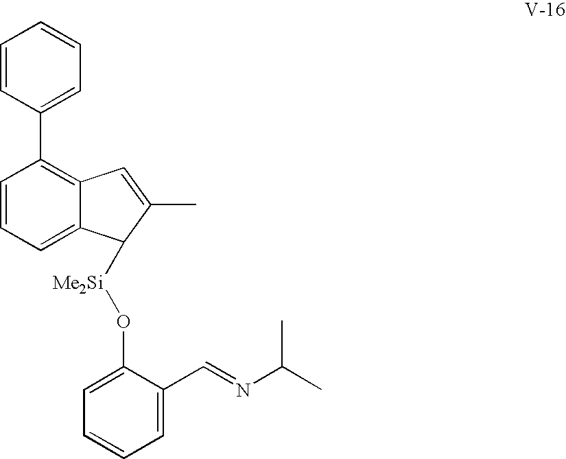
C1=CC(C2=C3C(=CC=C2)C([Me2Si]OC2=CC=CC=C2C=NC(C)C)C(C)=C3)=CC=C1
